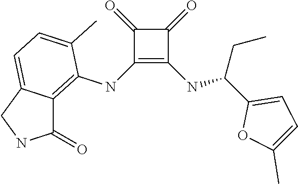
C1(NC2=C3C(=CC=C2C)CNC3=O)=C(NC(C2=CC=C(C)O2)CC)C(=O)C1=O
